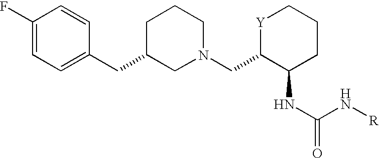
C1(F)=CC=C(CC2CN(CC3C(NC(=O)N[R])CCC[Y]3)CCC2)C=C1
